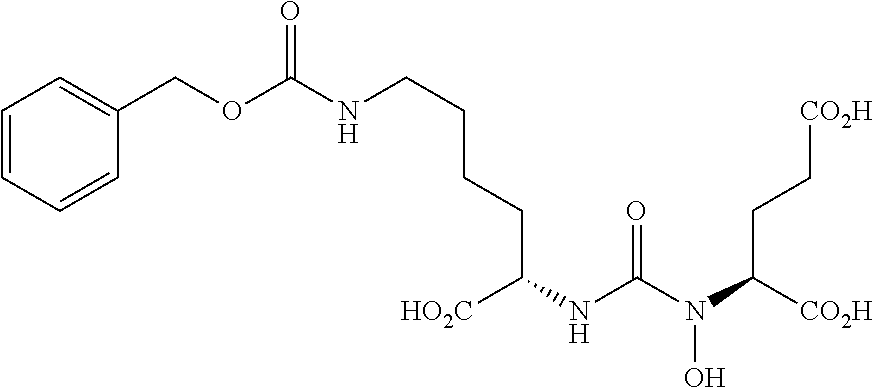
C1=CC=CC(COC(NCCCCC(NC(N(C([CO2H])CC[CO2H])O)=O)[HO2C])=O)=C1
